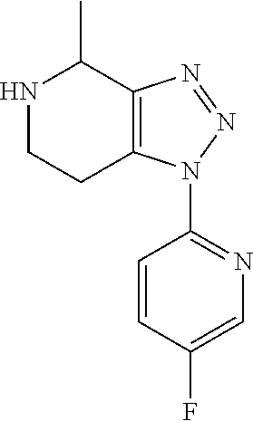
N1CCC2=C(C1C)N=NN2C1=NC=C(F)C=C1
